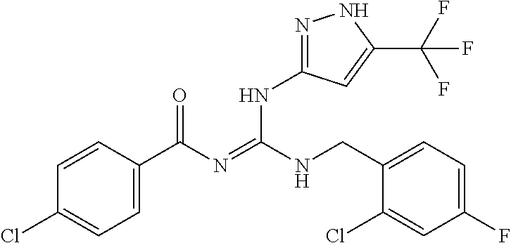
C1=CC(C(N=C(NCC2=CC=C(F)C=C2Cl)NC2=NNC(C(F)(F)F)=C2)=O)=CC=C1Cl
